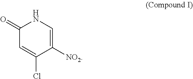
C1(=O)C=C(Cl)C([NO2])=CN1
